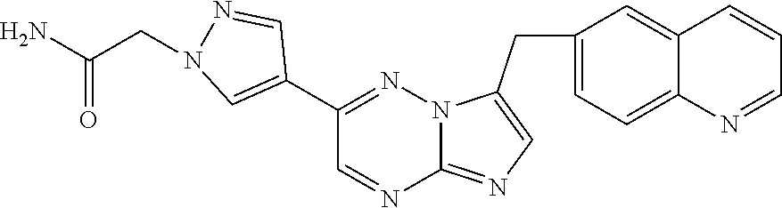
C1(C2=CN(CC(N)=O)N=C2)=NN2C(=NC=C2CC2=CC=C3C(=C2)C=CC=N3)N=C1
